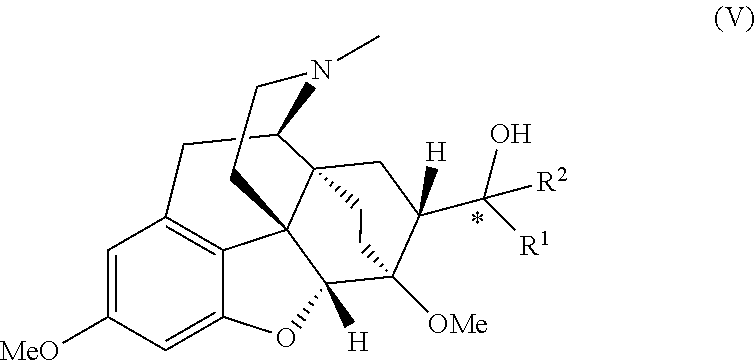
C1=C([MeO])C=C2C3=C1CC1C45C3(C([H])(O2)C([OMe])(C(C([R1])(O)[R2])([H])C4)CC5)CCN1C
